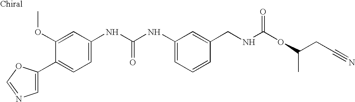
C1=C(C2=CC=C(NC(NC3=CC=CC(CNC(OC(C)CC#N)=O)=C3)=O)C=C2OC)OC=N1
